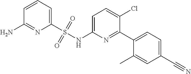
C1=CC=C(S(NC2=CC=C(Cl)C(C3=CC=C(C#N)C=C3C)=N2)(=O)=O)N=C1N
